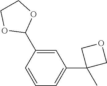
C1=C(C2OCCO2)C=CC=C1C1(C)COC1
